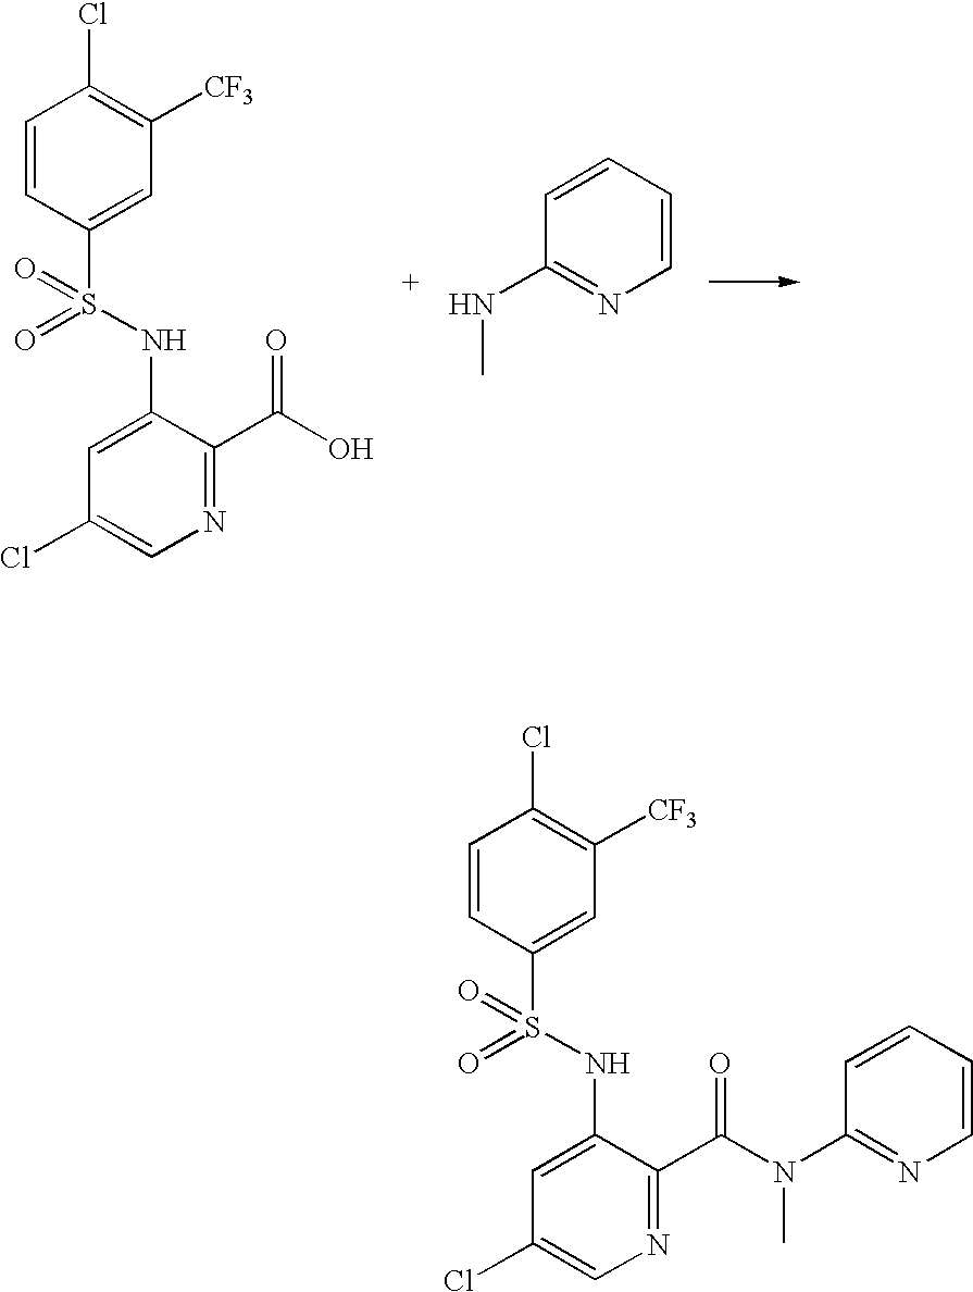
C1=CC(S(NC2=CC(Cl)=CN=C2C(O)=O)(=O)=O)=CC([CF3])=C1Cl.C1=CC=CC(NC)=N1.C1=CC(S(NC2=CC(Cl)=CN=C2C(N(C)C2=NC=CC=C2)=O)(=O)=O)=CC([CF3])=C1Cl
